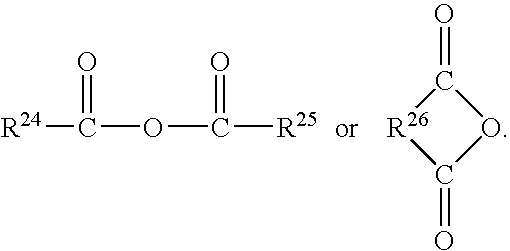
[R24]C(=O)OC(=O)[R25].C1(=O)[R26]C(=O)O1
